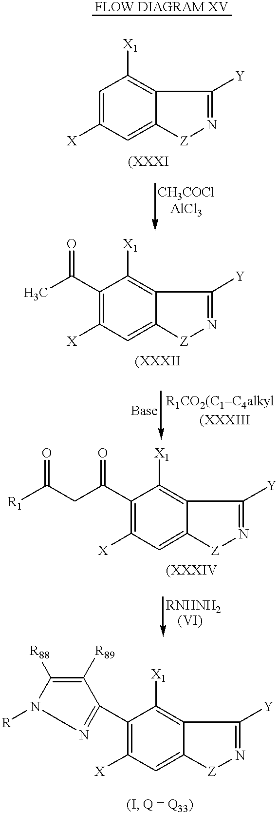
C1=C2C(=C([X1])C=C1[X])C([Y])=N[Z]2.C1=C2C(=C([X1])C(C(C)=O)=C1[X])C([Y])=N[Z]2.[R1CO2(C1C4alkyl].C1=C2C(=C([X1])C(C(CC([R1])=O)=O)=C1[X])C([Y])=N[Z]2.C1=C2C(=C([X1])C(C3=NN([R])C([R88])=C3[R89])=C1[X])C([Y])=N[Z]2
